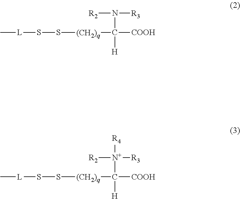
C[L]SS[(CH2)q]C([COOH])(N([R2])[R3])[H].C[L]SS[(CH2)q]C([COOH])([N+]([R2])([R3])[R4])[H]
